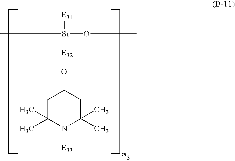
C1C(C)(C)N([E33])C(C)(C)CC1O[E32][Si](C)(OC)[E31]
